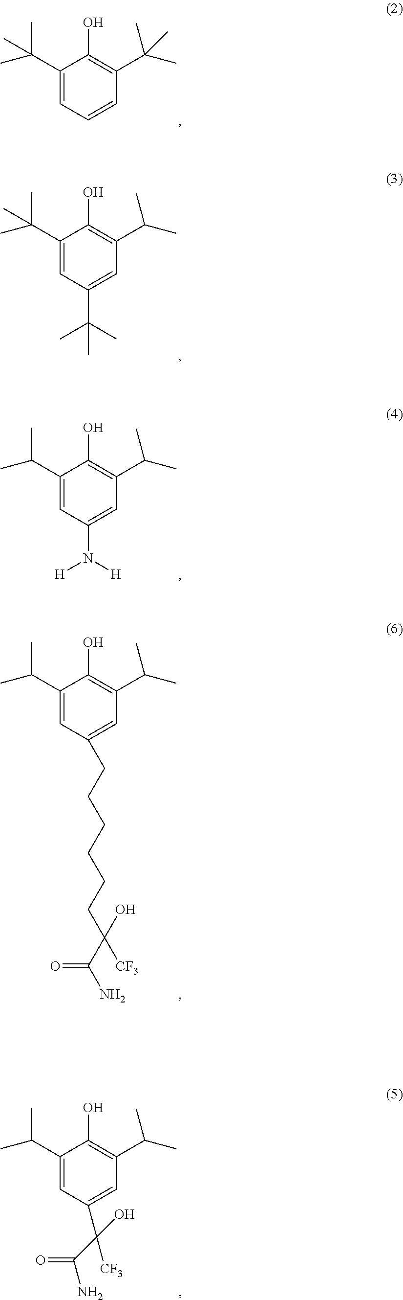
C1(C(C)(C)C)=CC=CC(C(C)(C)C)=C1O.C1(C(C)(C)C)=CC(C(C)(C)C)=CC(C(C)C)=C1O.C1(C(C)C)=CC(N([H])[H])=CC(C(C)C)=C1O.C1(C(C)C)=CC(CCCCCCC(C(N)=O)(O)[CF3])=CC(C(C)C)=C1O.C1(C(C)C)=CC(C([CF3])(C(N)=O)O)=CC(C(C)C)=C1O
